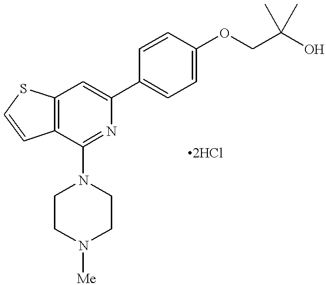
C12=C(C(N3CCN([Me])CC3)=NC(C3=CC=C(OCC(O)(C)C)C=C3)=C1)C=CS2
